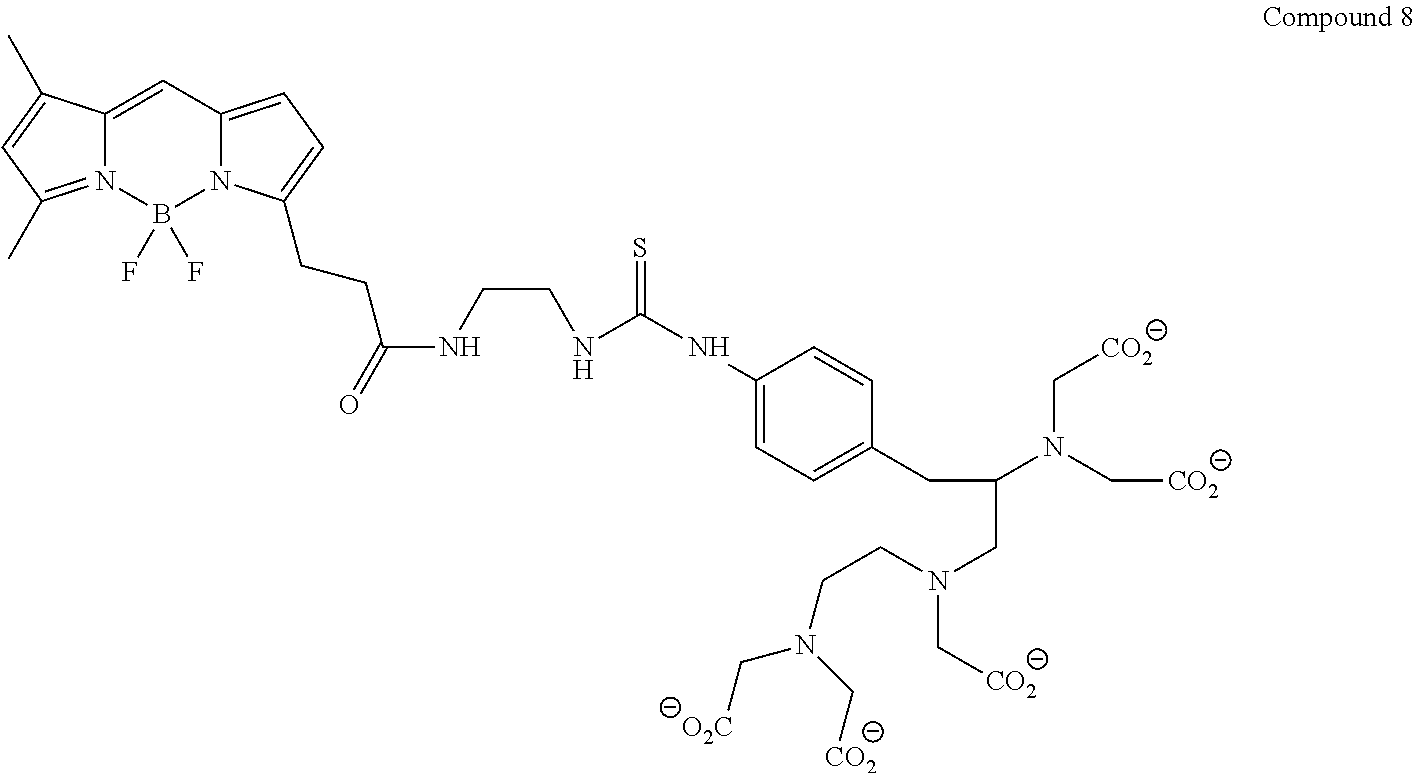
C12=CC3=CC=C(CCC(NCCNC(NC4=CC=C(CC(N(C[CO2])C[CO2])CN(CCN(C[CO2])C[O2C])C[CO2])C=C4)=S)=O)N3B(F)(F)N1=C(C)C=C2C
